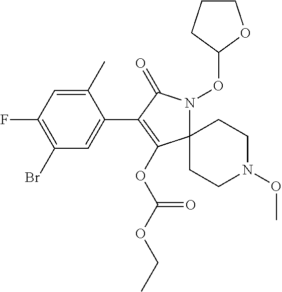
C1(C)=CC(F)=C(Br)C=C1C1=C(OC(OCC)=O)C2(N(OC3OCCC3)C1=O)CCN(OC)CC2
